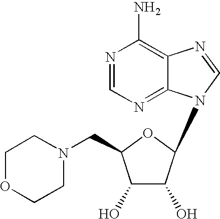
N1=CN=C2C(=C1N)N=CN2C1C(O)C(O)C(CN2CCOCC2)O1
